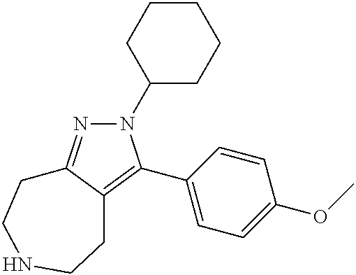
N1(C2CCCCC2)N=C2C(=C1C1=CC=C(OC)C=C1)CCNCC2
